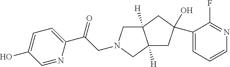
C(C(C1=CC=C(O)C=N1)=O)N1CC2([H])C([H])(C1)CC(C1=CC=CN=C1F)(O)C2
